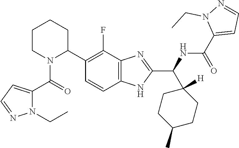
C1(C2=C(F)C3=C(C=C2)NC(C(NC(C2=CC=NN2CC)=O)C2([H])CCC(C)CC2)=N3)CCCCN1C(C1=CC=NN1CC)=O
